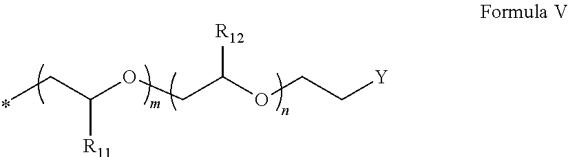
CCC(OCC(OCC[Y])[R12])[R11]
